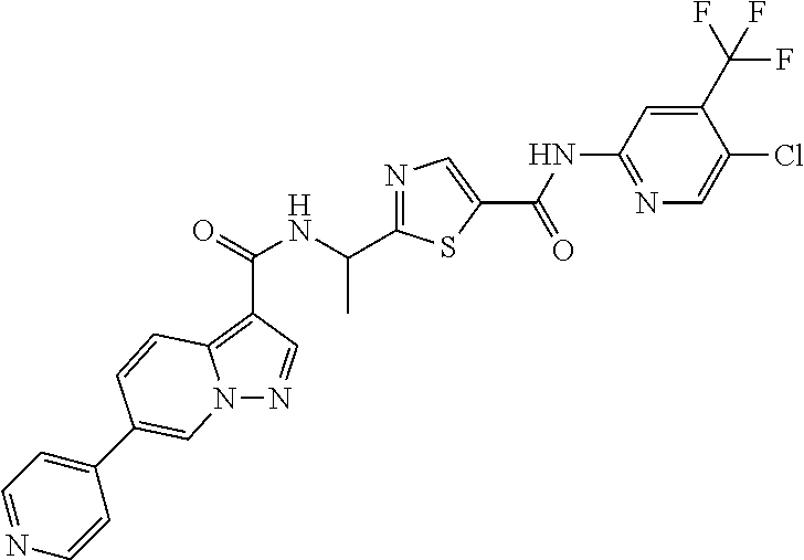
N12N=CC(C(NC(C)C3=NC=C(C(=O)NC4=NC=C(Cl)C(C(F)(F)F)=C4)S3)=O)=C1C=CC(C1=CC=NC=C1)=C2
